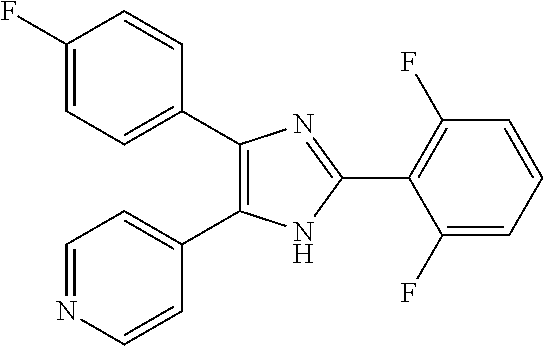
C1(C2=CC=C(F)C=C2)=C(C2=CC=NC=C2)NC(C2=C(F)C=CC=C2F)=N1
